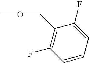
C1=CC=C(F)C(COC)=C1F
